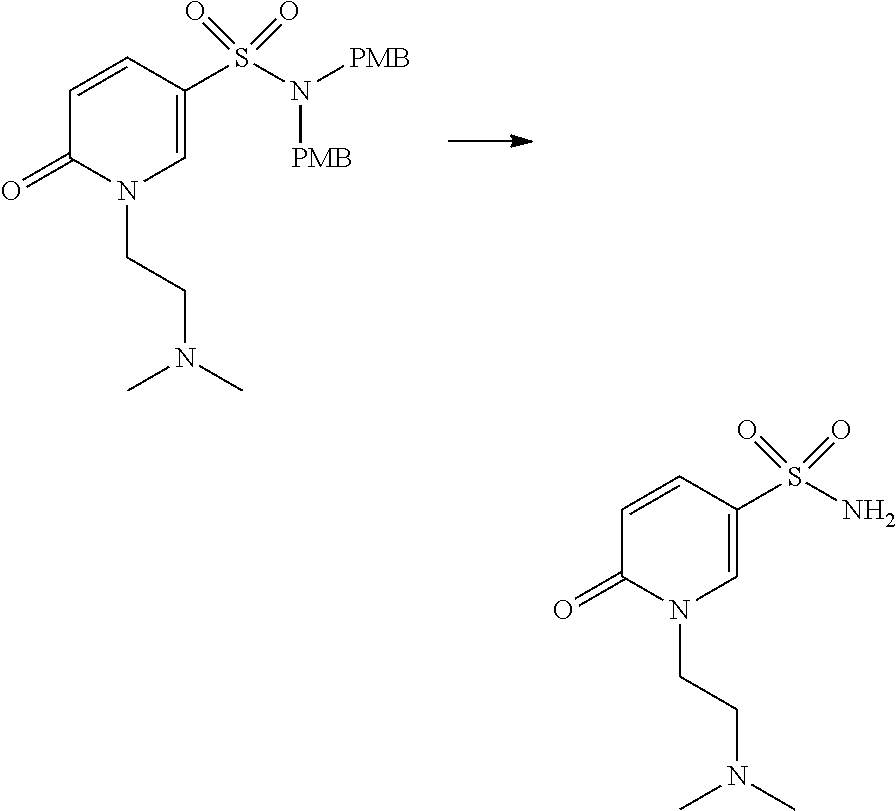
C1=CC(S(N([PMB])[PMB])(=O)=O)=CN(CCN(C)C)C1=O.C1=CC(S(N)(=O)=O)=CN(CCN(C)C)C1=O
